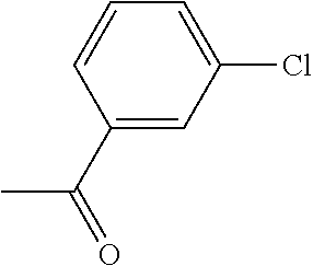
CC(C1=CC(Cl)=CC=C1)=O
